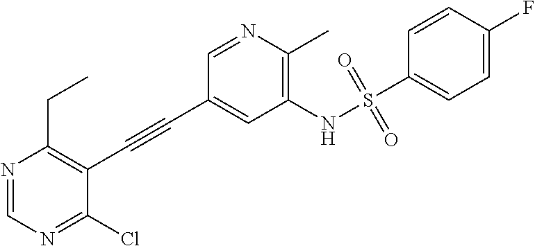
C1=NC(C)=C(NS(C2=CC=C(F)C=C2)(=O)=O)C=C1C#CC1=C(CC)N=CN=C1Cl
